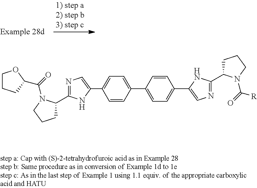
C1=CC(C2=CC=C(C3=CN=C(C4CCCN4C(=O)[R])N3)C=C2)=CC=C1C1=CN=C(C2CCCN2C(=O)C2CCCO2)N1
